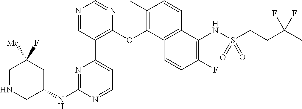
C1NCC(NC2=NC(C3=C(OC4=C(C)C=CC5=C4C=CC(F)=C5NS(=O)(=O)CCC(C)(F)F)N=CN=C3)=CC=N2)CC1(F)[Me]
